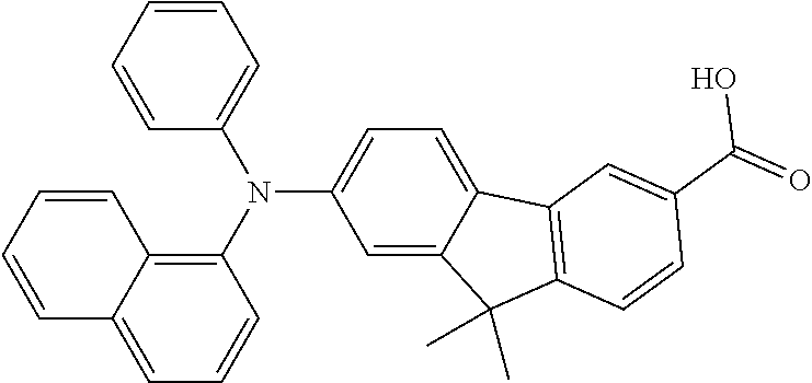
N(C1=CC=C2C(=C1)C(C)(C)C1=C2C=C(C(=O)O)C=C1)(C1=C2C(=CC=C1)C=CC=C2)C1=CC=CC=C1
